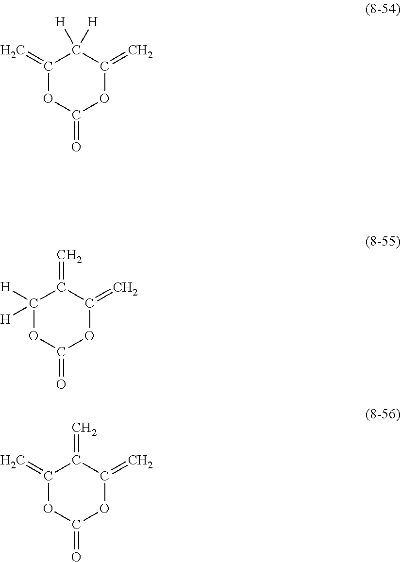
C1(=C)OC(=O)OC(=C)C1([H])[H].C1([H])([H])OC(=O)OC(=C)C1=C.C1(=C)OC(=O)OC(=C)C1=C
